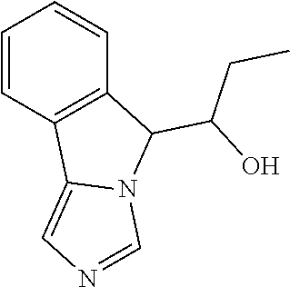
C1=CC2=C(C=C1)C(C(CC)O)N1C2=CN=C1
